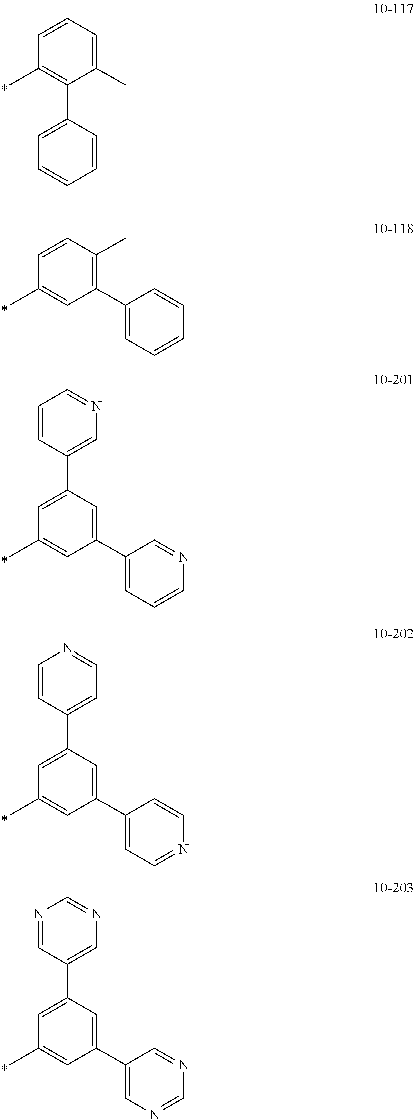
C1(C)=CC=CC(C)=C1C1=CC=CC=C1.C1(C2=CC=CC=C2)=C(C)C=CC(C)=C1.C1(C2=CC=CN=C2)=CC(C2=CN=CC=C2)=CC(C)=C1.C1(C2=CC=NC=C2)=CC(C2=CC=NC=C2)=CC(C)=C1.C1(C2=CN=CN=C2)=CC(C2=CN=CN=C2)=CC(C)=C1
